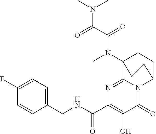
N1=C2N(C(=O)C(O)=C1C(NCC1=CC=C(F)C=C1)=O)C1CCC2(N(C(C(=O)N(C)C)=O)C)CC1
